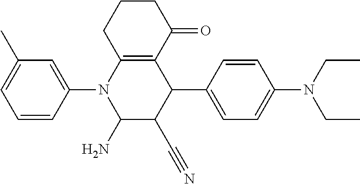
C1=CC(N2C(N)C(C#N)C(C3=CC=C(N(CC)CC)C=C3)C3=C2CCCC3=O)=CC(C)=C1
